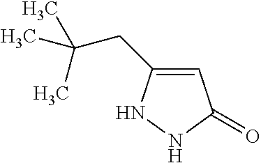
C1(CC(C)(C)C)=CC(=O)NN1
